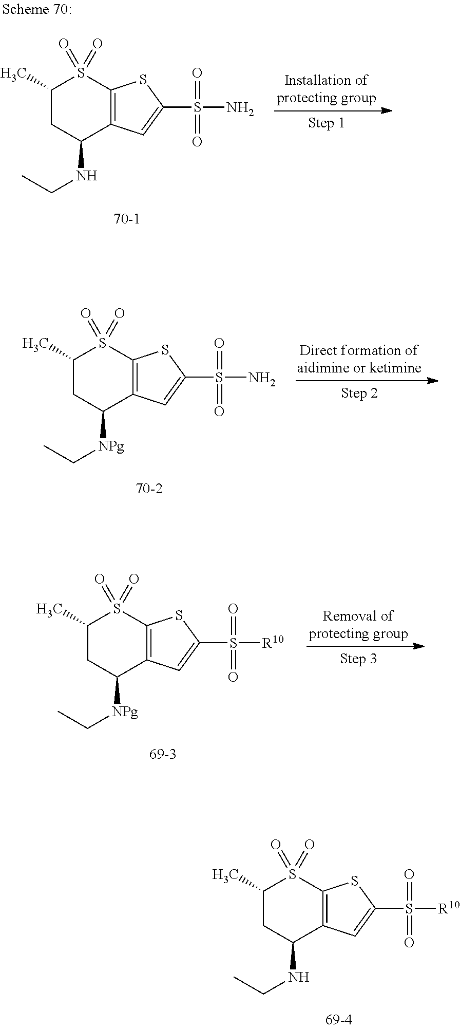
C1(C)CC([NPg]CC)C2=C(S1(=O)=O)SC(S(N)(=O)=O)=C2.C1(C)CC([NPg]CC)C2=C(S1(=O)=O)SC(S([R10])(=O)=O)=C2.C1(C)CC(NCC)C2=C(S1(=O)=O)SC(S([R10])(=O)=O)=C2.C1(C)CC(NCC)C2=C(S1(=O)=O)SC(S(N)(=O)=O)=C2
